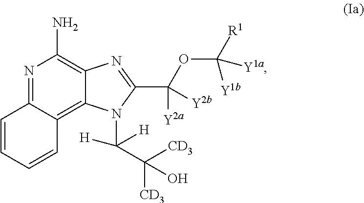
N1=C2C(=C3C(=C1N)N=C(C([Y2a])(OC([R1])([Y1b])[Y1a])[Y2b])N3C([H])([H])C([CD3])([CD3])O)C=CC=C2
